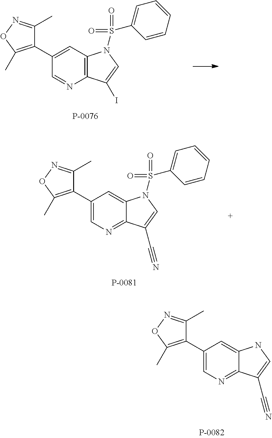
C12=C(C=C(C3=C(C)ON=C3C)C=N1)N(S(C1=CC=CC=C1)(=O)=O)C=C2I.C12=NC=C(C3=C(C)ON=C3C)C=C1N(S(C1=CC=CC=C1)(=O)=O)C=C2C#N.C12=NC=C(C3=C(C)ON=C3C)C=C1NC=C2C#N
